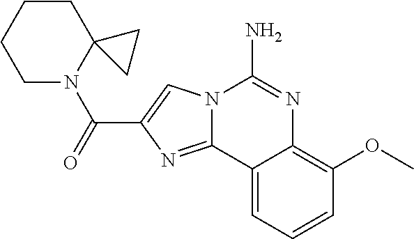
N12C(=NC(C(=O)N3CCCCC34CC4)=C1)C1=CC=CC(OC)=C1N=C2N
